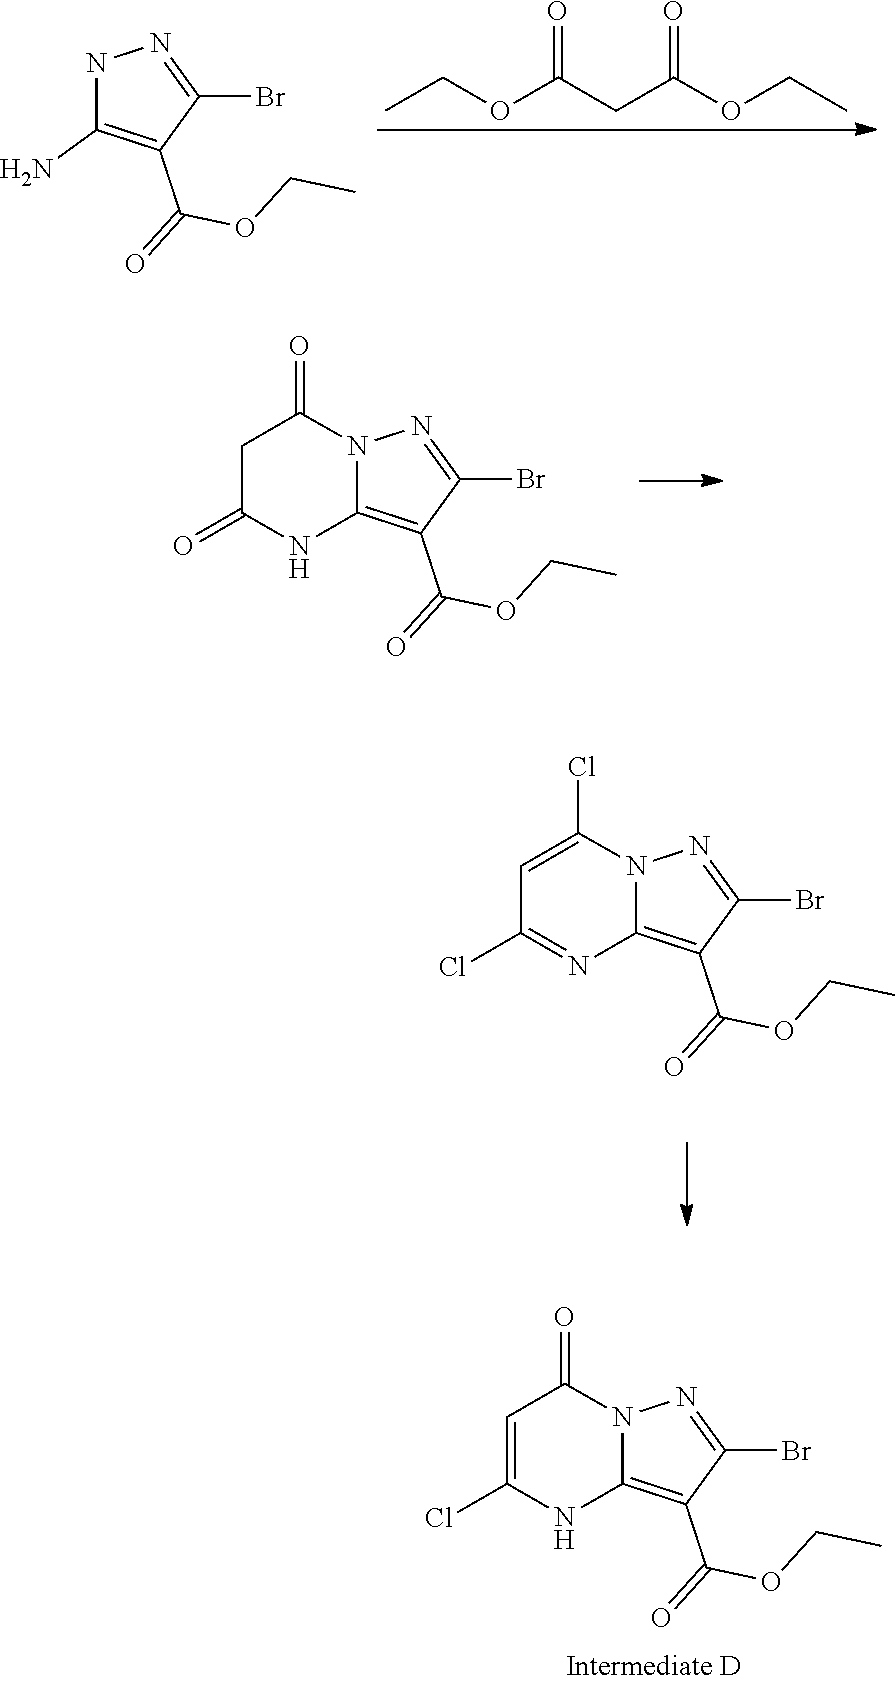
N12C(=C(C(=O)OCC)C(Br)=N1)NC(Cl)=CC2=O.O(C(CC(OCC)=O)=O)CC.N1C(N)=C(C(=O)OCC)C(Br)=N1.N12C(=C(C(=O)OCC)C(Br)=N1)NC(=O)CC2=O.N12C(=C(C(=O)OCC)C(Br)=N1)N=C(Cl)C=C2Cl
